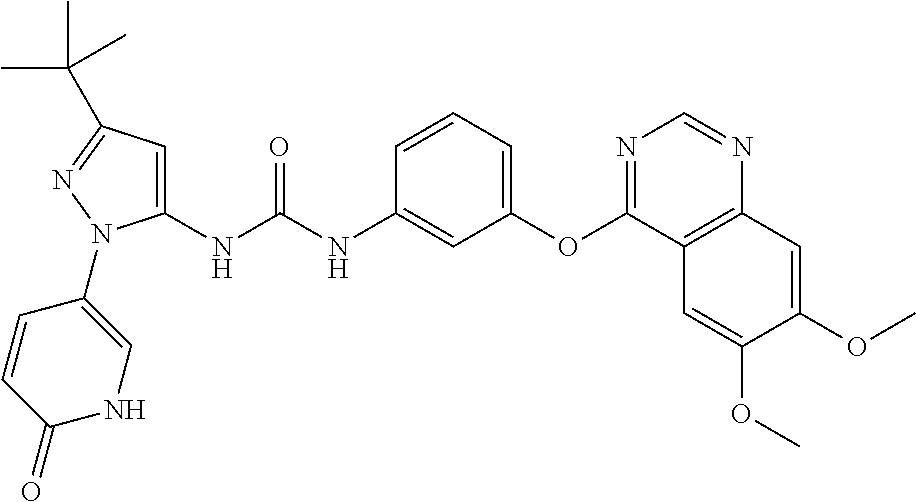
C1(NC(NC2=CC(OC3=NC=NC4=C3C=C(OC)C(OC)=C4)=CC=C2)=O)=CC(C(C)(C)C)=NN1C1=CNC(=O)C=C1
